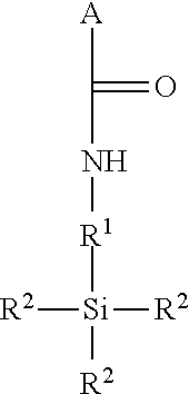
[A]C(=O)N[R1][Si]([R2])([R2])[R2]
